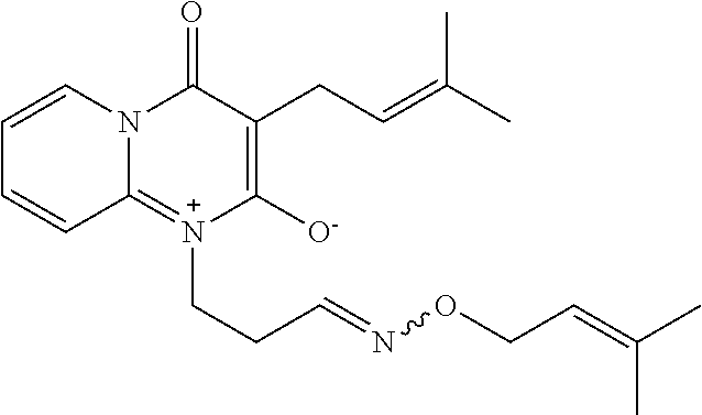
C(=CCC1=C([O-])[N+](CCC=NOCC=C(C)C)=C2N(C=CC=C2)C1=O)(C)C
